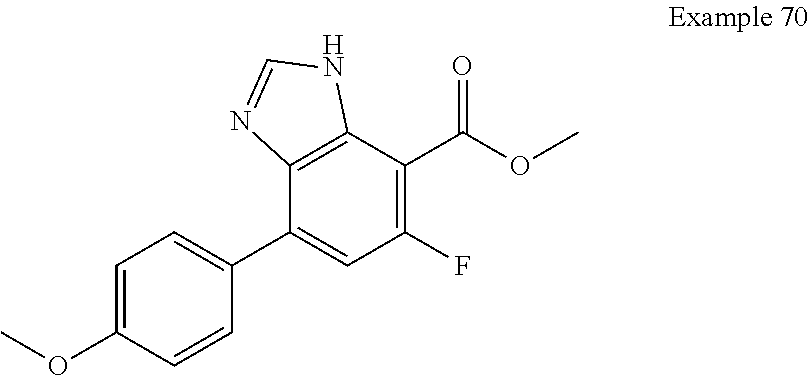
C12=C(C(C(OC)=O)=C(F)C=C1C1=CC=C(OC)C=C1)NC=N2
